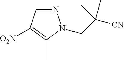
N1=CC([O2N])=C(C)N1CC([CN])(C)C
